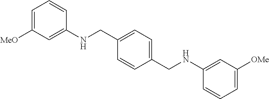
C1=CC(CNC2=CC([OMe])=CC=C2)=CC=C1CNC1=CC([MeO])=CC=C1
